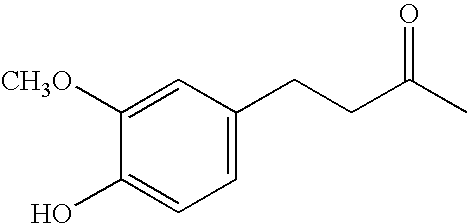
C1=C(CCC(C)=O)C=C([CH3O])C(O)=C1
